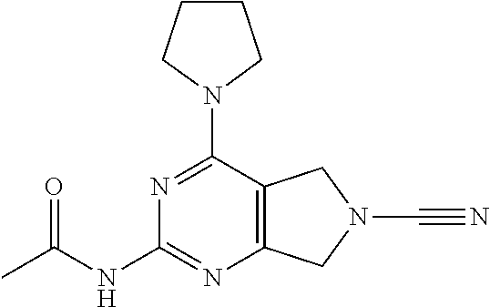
N1(C2=NC(NC(C)=O)=NC3=C2CN(C#N)C3)CCCC1
